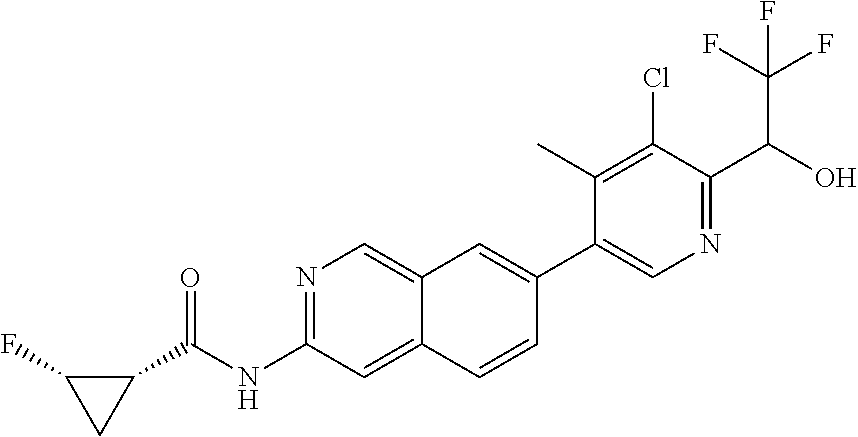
N1=C(NC(C2C(F)C2)=O)C=C2C(=C1)C=C(C1=CN=C(C(O)C(F)(F)F)C(Cl)=C1C)C=C2
